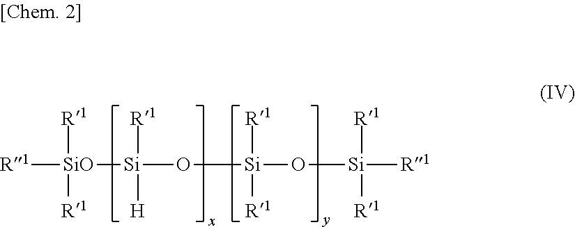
[R1][SiO]([R1])([R1])[Si](O[Si](O[Si]([R1])([R1])[R1])([R1])[R1])([R1])[H]
